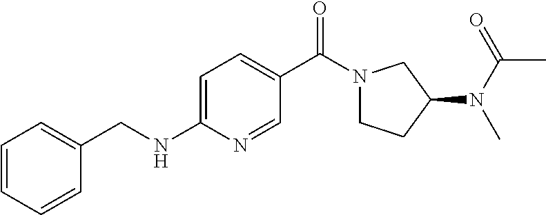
C1=CC=CC(CNC2=CC=C(C(N3CCC(N(C(=O)C)C)C3)=O)C=N2)=C1
